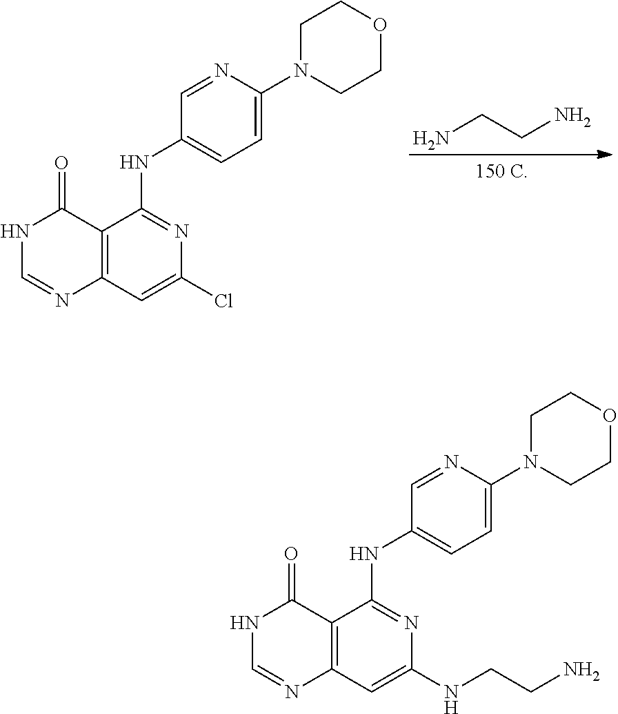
N1C=NC2=C(C1=O)C(NC1=CC=C(N3CCOCC3)N=C1)=NC(NCCN)=C2.N1C=NC2=C(C1=O)C(NC1=CC=C(N3CCOCC3)N=C1)=NC(Cl)=C2.NCCN
